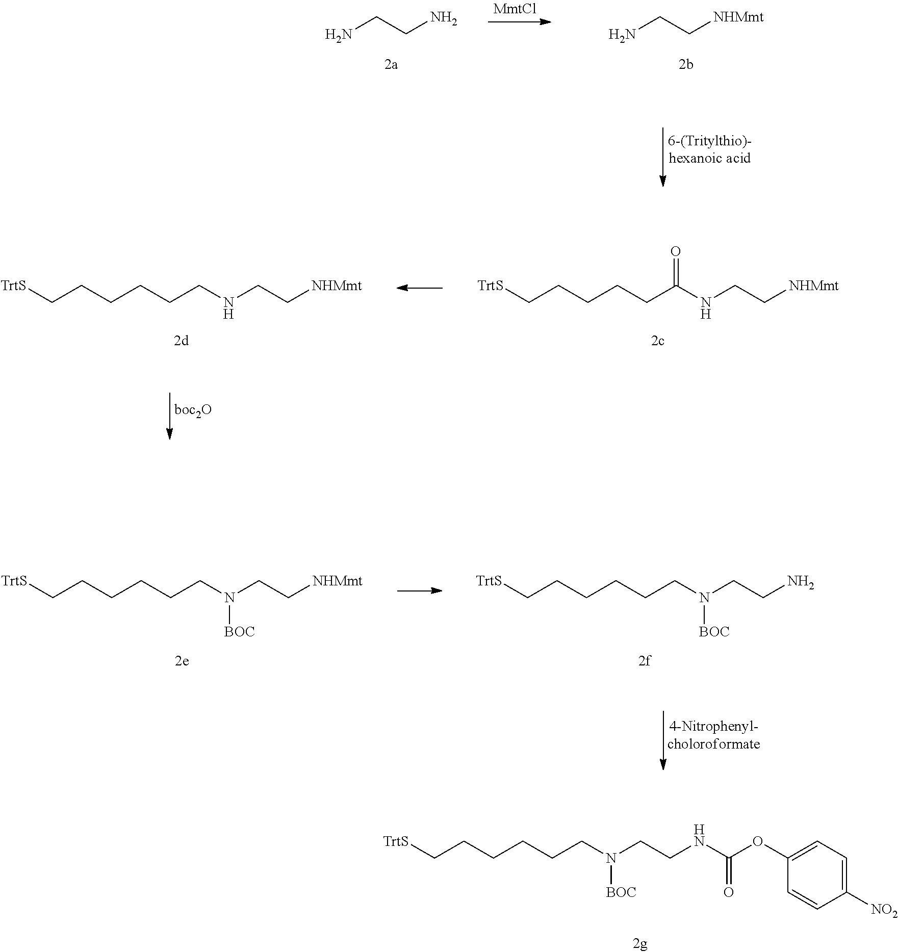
C1=CC([NO2])=CC=C1OC(NCCN(CCCCCC[TrtS])[BOC])=O.NCCN.NCC[NHMmt].C(CCCC(=O)NCC[NHMmt])C[TrtS].C(CCCCNCC[NHMmt])C[TrtS].C(CCCCN(CCN)[BOC])C[TrtS].C(CCCCN(CC[NHMmt])[BOC])C[TrtS]
